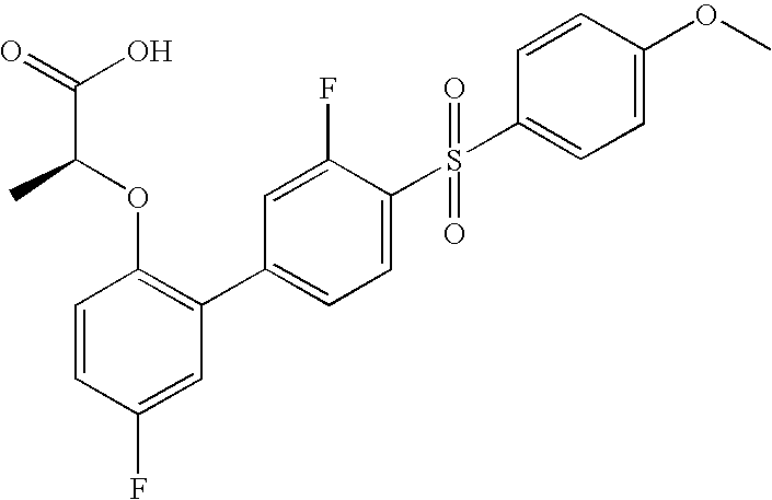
C1=CC(F)=CC(C2=CC=C(S(=O)(=O)C3=CC=C(OC)C=C3)C(F)=C2)=C1OC(C(=O)O)C
